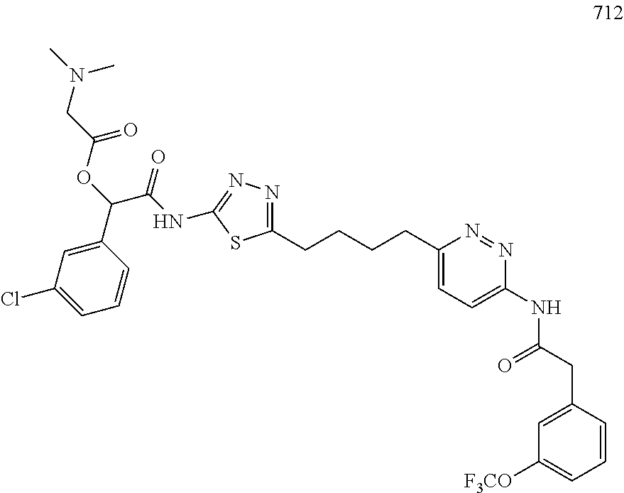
C(C(NC1=NN=C(CCCCC2=CC=C(NC(CC3=CC([F3CO])=CC=C3)=O)N=N2)S1)=O)(C1=CC(Cl)=CC=C1)OC(CN(C)C)=O
